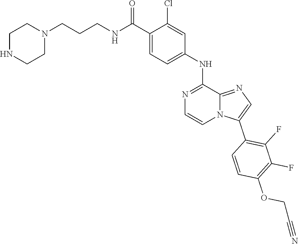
C1=C(C(NCCCN2CCNCC2)=O)C(Cl)=CC(NC2=NC=CN3C2=NC=C3C2=C(F)C(F)=C(OCC#N)C=C2)=C1
